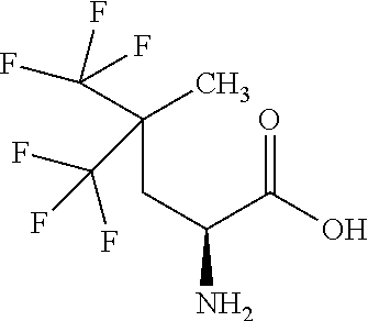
C(CC(N)C(=O)O)(C)(C(F)(F)F)C(F)(F)F
